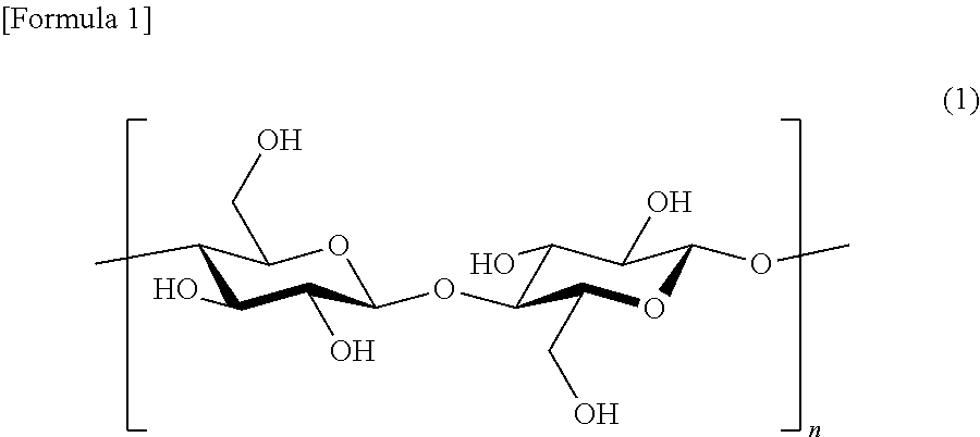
O1C(OC)C(O)C(O)C(OC2OC(CO)C(C)C(O)C2O)C1CO
